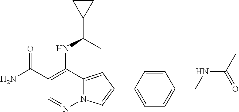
C1(C(N)=O)=C(NC(C2CC2)C)C2=CC(C3=CC=C(CNC(C)=O)C=C3)=CN2N=C1
